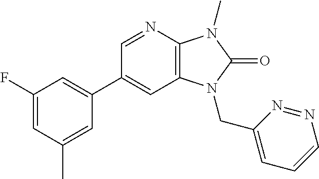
C1(C2=CC(F)=CC(C)=C2)=CC2=C(N=C1)N(C)C(=O)N2CC1=CC=CN=N1
